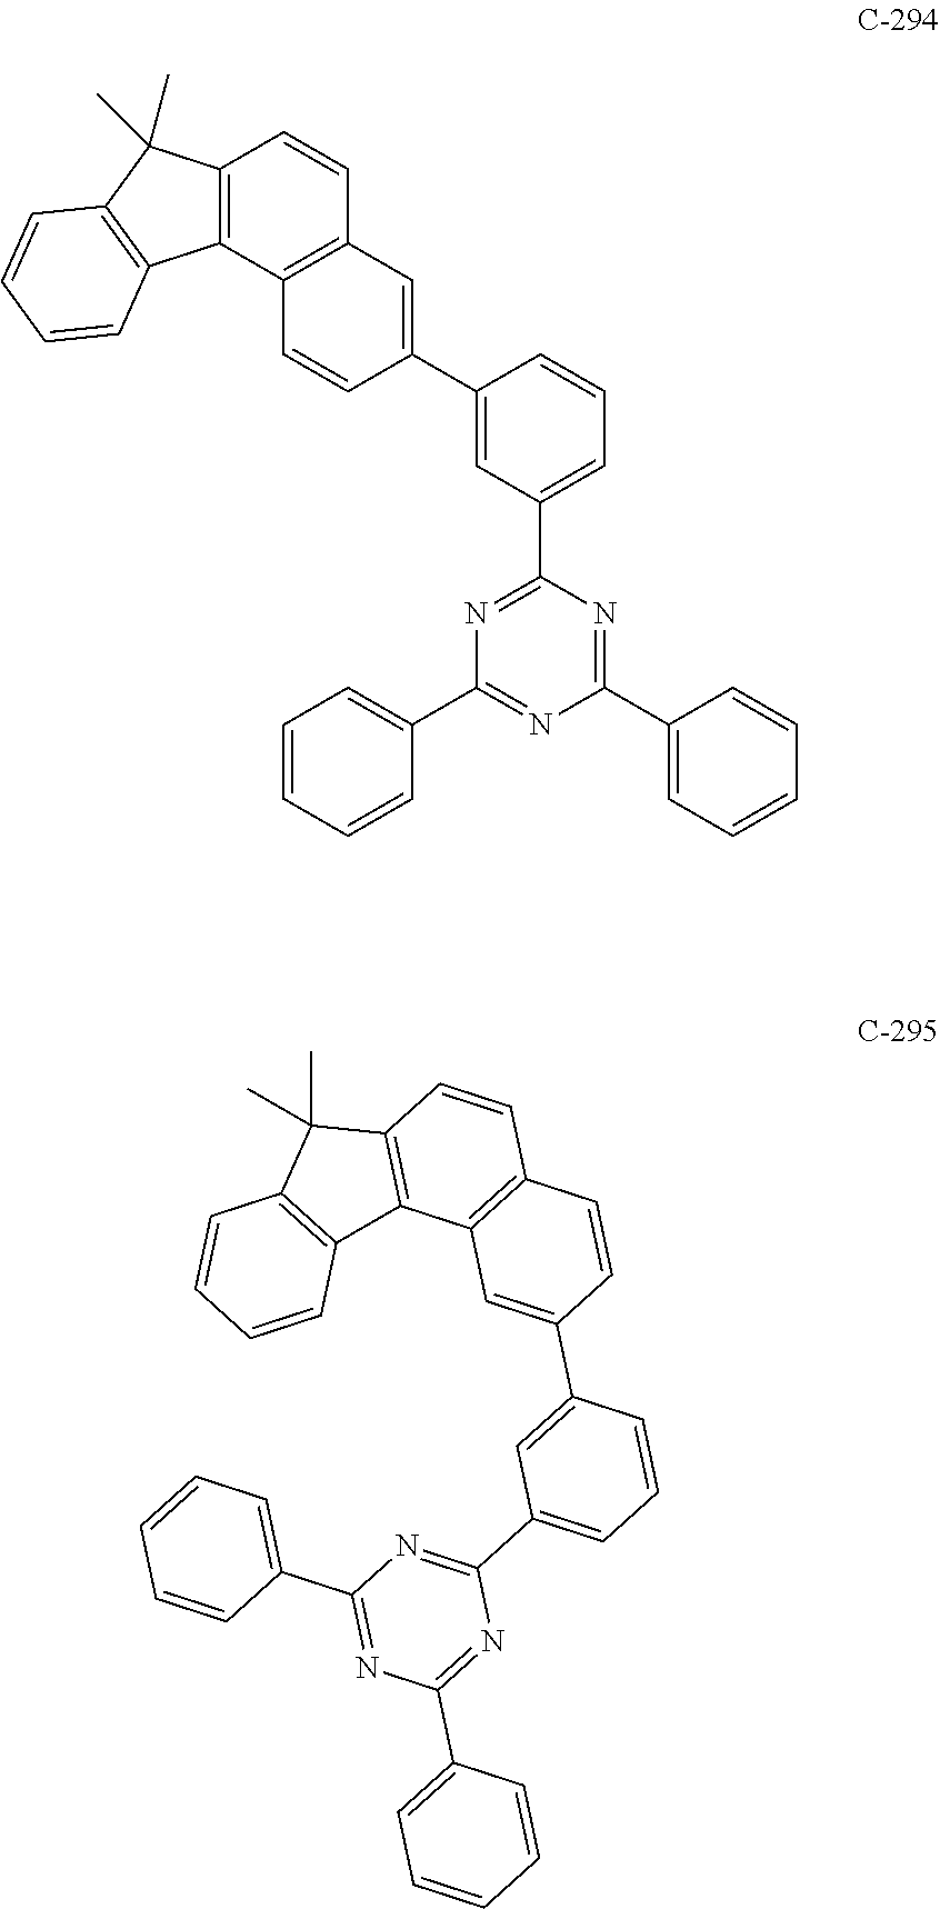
C1=CC=CC(C2=NC(C3=CC=CC=C3)=NC(C3=CC=CC(C4=CC5=C(C=C4)C4=C(C=C5)C(C)(C)C5=C4C=CC=C5)=C3)=N2)=C1.C12=C(C(C)(C)C3=C1C1=C(C=C3)C=CC(C3=CC(C4=NC(C5=CC=CC=C5)=NC(C5=CC=CC=C5)=N4)=CC=C3)=C1)C=CC=C2
